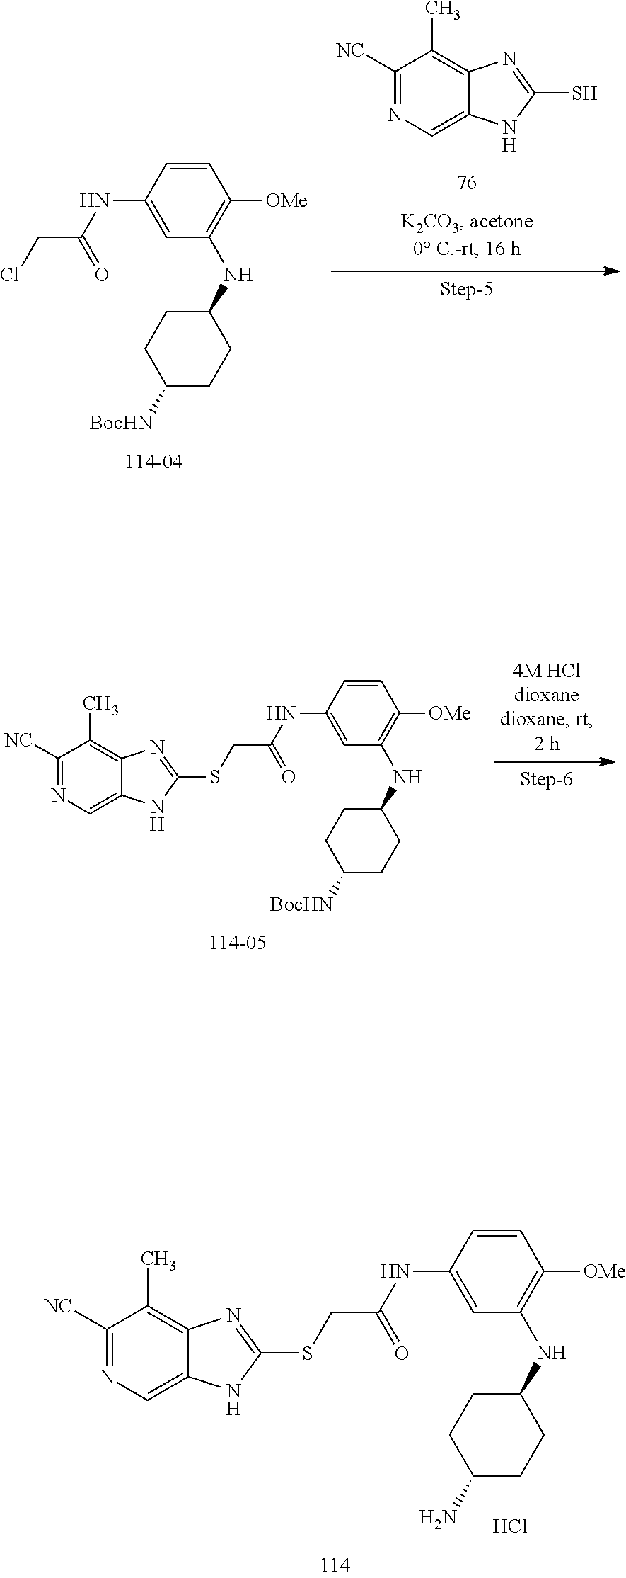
C1=CC(NC(CCl)=O)=CC(NC2CCC([BocHN])CC2)=C1[OMe].C1([NC])=NC=C2C(=C1C)N=C(S)N2.C1=CC(NC(CSC2=NC3=C(C)C([NC])=NC=C3N2)=O)=CC(NC2CCC(N)CC2)=C1[OMe].Cl.C1=CC(NC(CSC2=NC3=C(C)C([NC])=NC=C3N2)=O)=CC(NC2CCC([BocHN])CC2)=C1[OMe]
